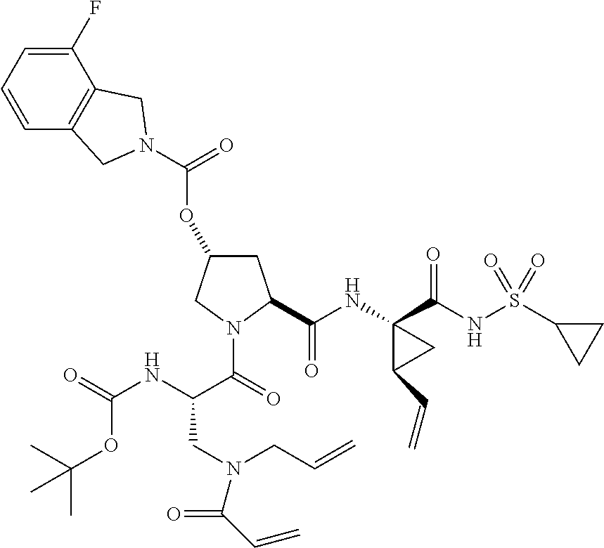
C(OC1CC(C(NC2(C(NS(C3CC3)(=O)=O)=O)C(C=C)C2)=O)N(C(=O)C(NC(=O)OC(C)(C)C)CN(CC=C)C(C=C)=O)C1)(=O)N1CC2=C(C(F)=CC=C2)C1
